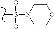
C1COCCN1S(C)(=O)=O
